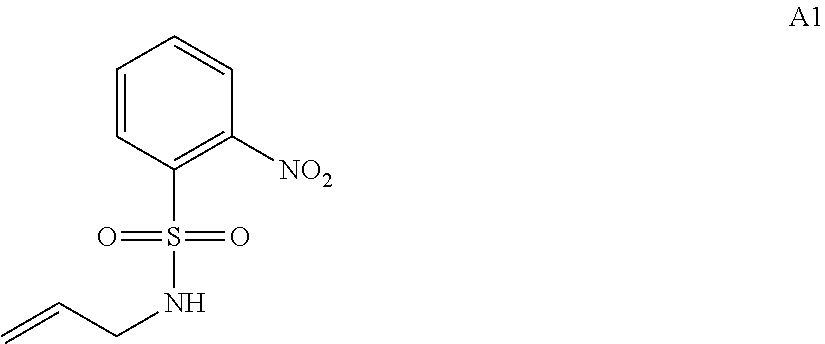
C1=CC(S(NCC=C)(=O)=O)=C([NO2])C=C1
